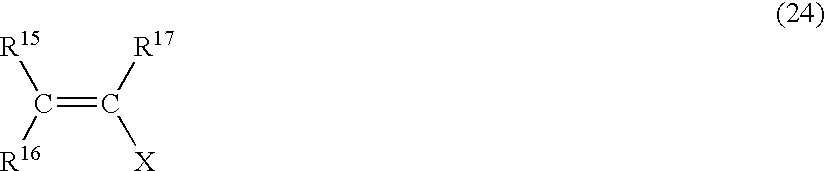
C(=C([R17])[X])([R16])[R15]
